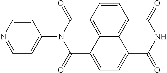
N1C(=O)C2=C3C(=CC=C4C3=C(C=C2)C(=O)N(C2=CC=NC=C2)C4=O)C1=O
